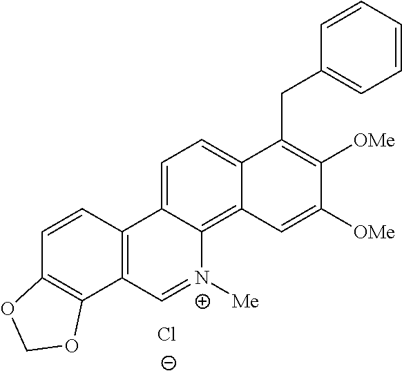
[Cl-].C1=C2C(=C3C(=C1)C(CC1=CC=CC=C1)=C([OMe])C([OMe])=C3)[N+]([Me])=CC1=C2C=CC2=C1OCO2
